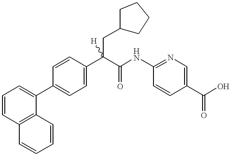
C1=C(C(C(=O)NC2=NC=C(C(O)=O)C=C2)(CC2CCCC2)[H])C=CC(C2=CC=CC3=C2C=CC=C3)=C1
